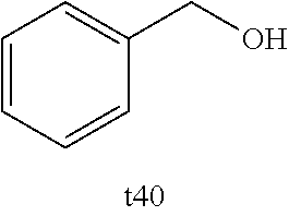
C1=CC=CC(CO)=C1
